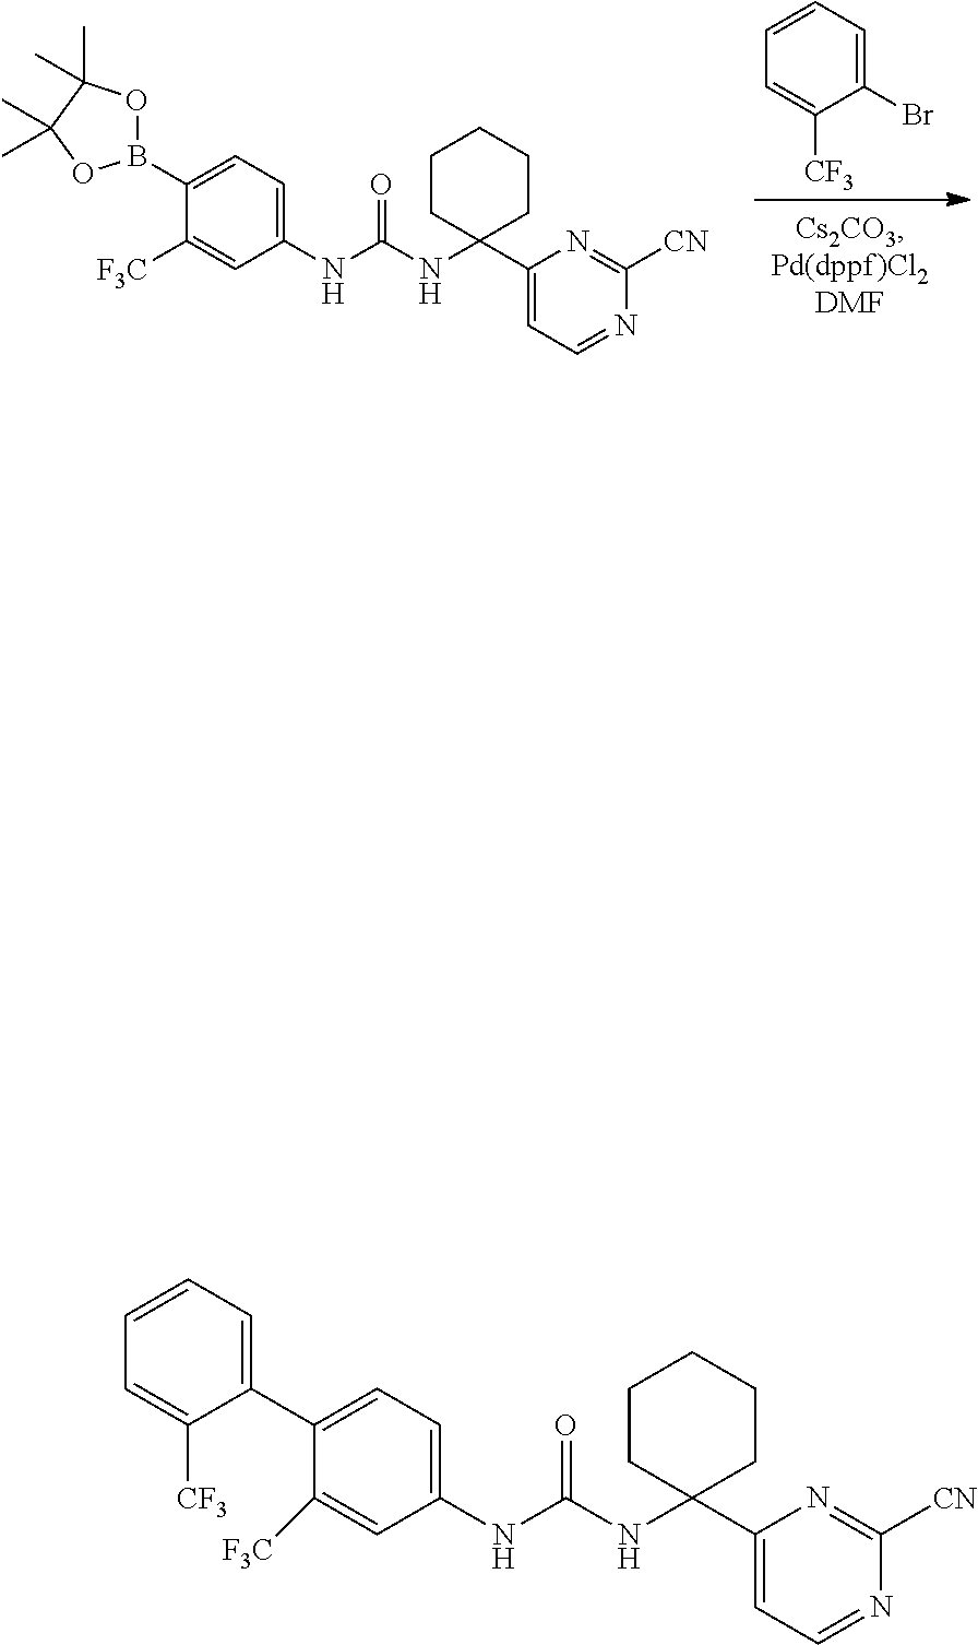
N(C(=O)NC1=CC=C(B2OC(C)(C)C(C)(C)O2)C([F3C])=C1)C1(C2=CC=NC([CN])=N2)CCCCC1.C1(Br)=CC=CC=C1[CF3].N(C(=O)NC1=CC=C(C2=CC=CC=C2[CF3])C([F3C])=C1)C1(C2=CC=NC([CN])=N2)CCCCC1
